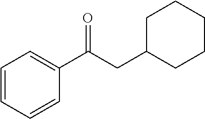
C1=CC=CC(C(CC2CCCCC2)=O)=C1
